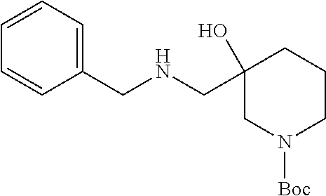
C(C1=CC=CC=C1)NCC1(O)CN([Boc])CCC1
